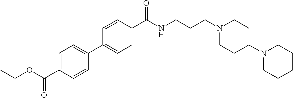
C1(C2=CC=C(C(OC(C)(C)C)=O)C=C2)=CC=C(C(NCCCN2CCC(N3CCCCC3)CC2)=O)C=C1
